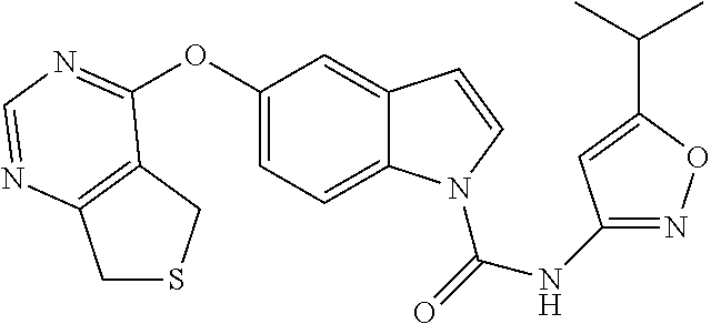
C1SCC2=C1N=CN=C2OC1=CC=C2C(=C1)C=CN2C(=O)NC1=NOC(C(C)C)=C1
